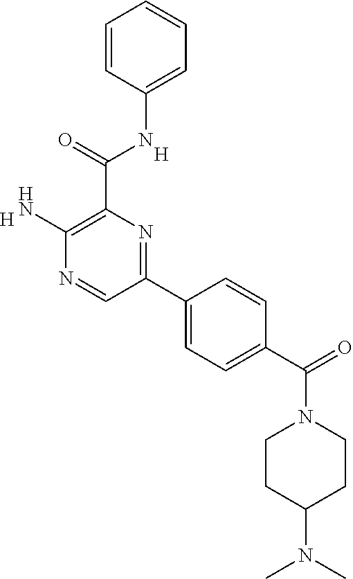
[H].[H].C1=CC(NC(C2=C(N)N=CC(C3=CC=C(C(N4CCC(N(C)C)CC4)=O)C=C3)=N2)=O)=CC=C1
